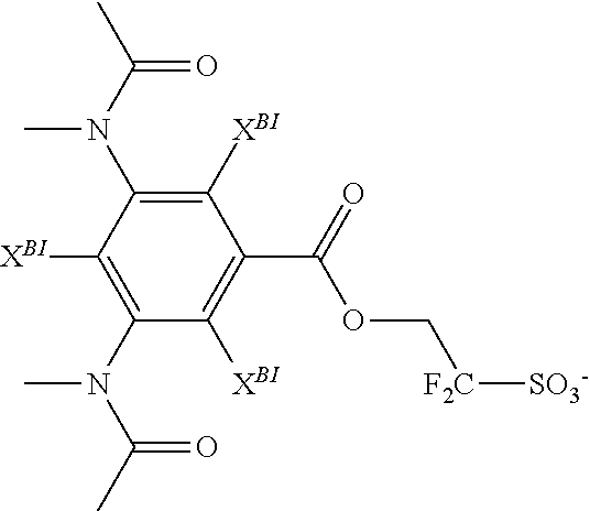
C1([XBI])=C(N(C(C)=O)C)C([XBI])=C(N(C(C)=O)C)C([XBI])=C1C(OC[F2C][SO3-])=O
